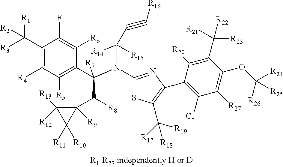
C1(C([R3])([R1])[R2])=C([R4])C([R5])=C(C(N(C2=NC(C3=C(Cl)C([R27])=C(OC([R24])([R26])[R25])C(C([R22])([R23])[R21])=C3[R20])=C(C([R17])([R19])[R18])S2)C([R14])([R15])C#C[R16])(C([R8])C2([R9])C([R12])([R13])C2([R11])[R10])[R7])C([R6])=C1F
